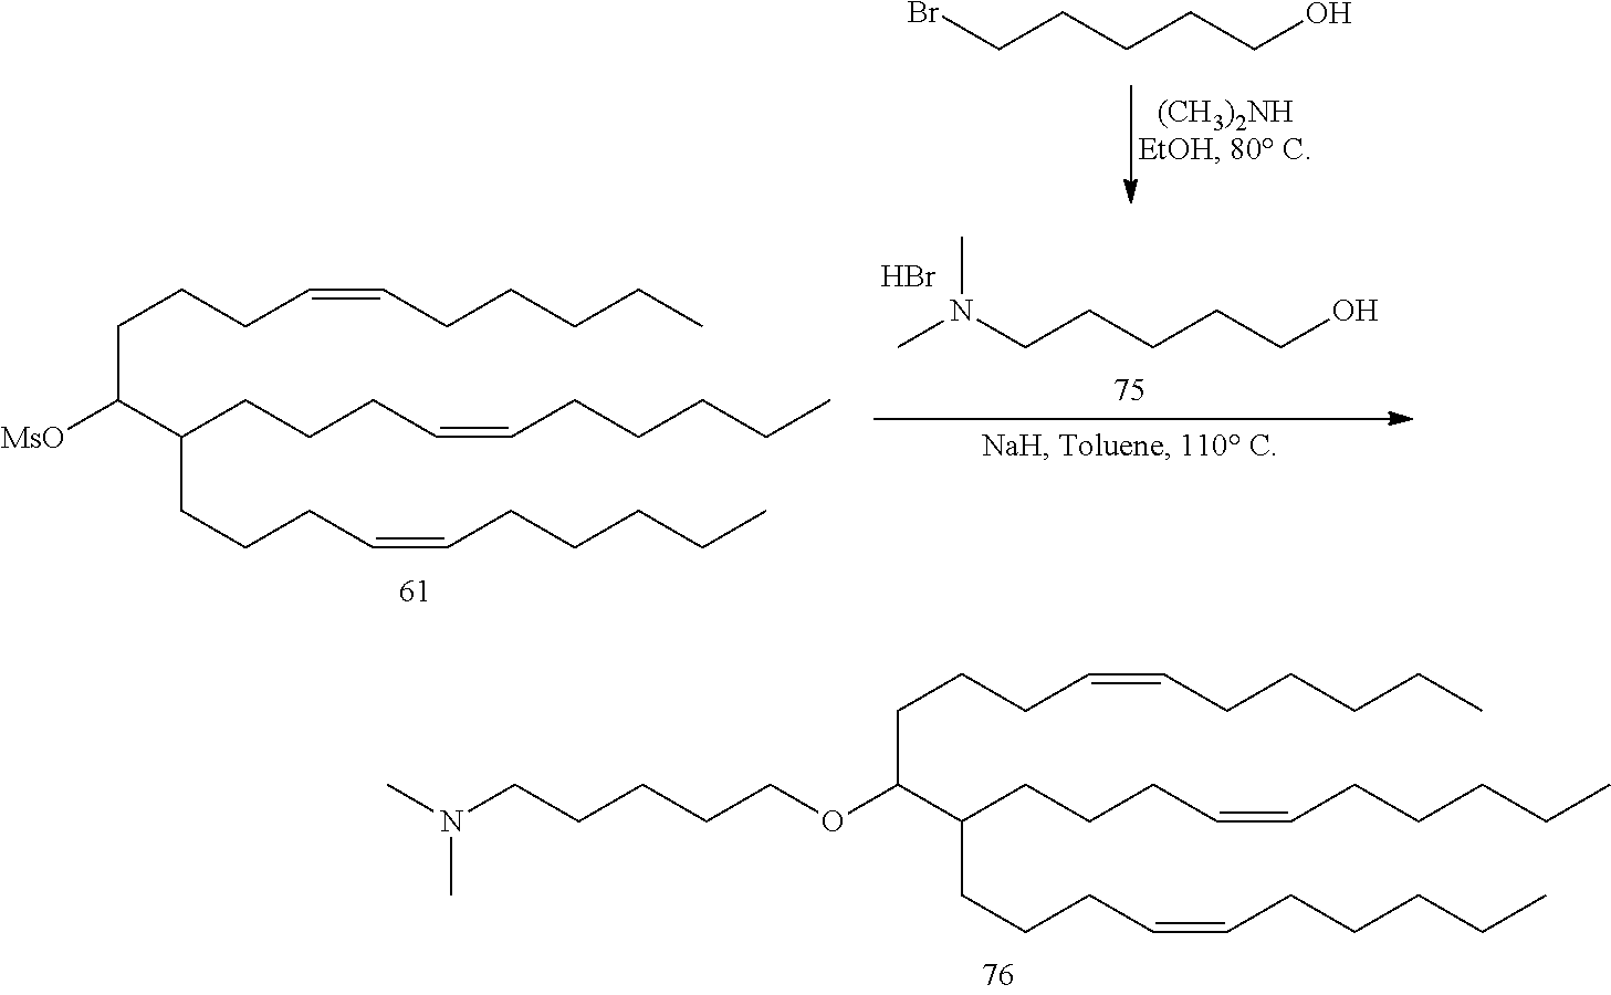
C(CCCO)CN(C)C.Br.C(CCCO)CBr.[MsO]C(C(CCCC=CCCCCC)CCCC=CCCCCC)CCCC=CCCCCC.C(CCCOC(C(CCCC=CCCCCC)CCCC=CCCCCC)CCCC=CCCCCC)CN(C)C
